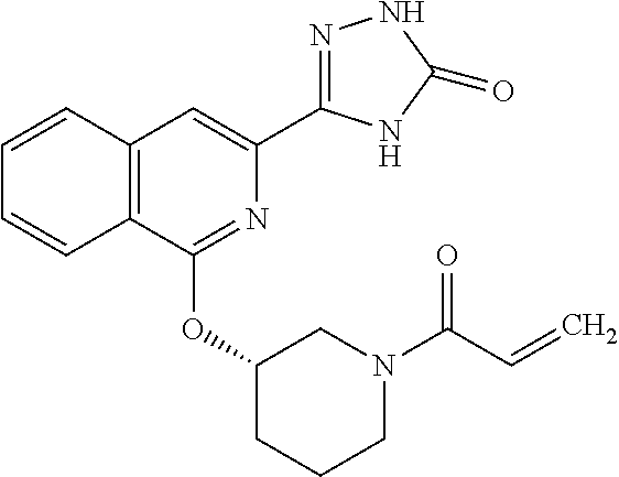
C12=C(C(OC3CCCN(C(C=C)=O)C3)=NC(C3=NNC(=O)N3)=C1)C=CC=C2
